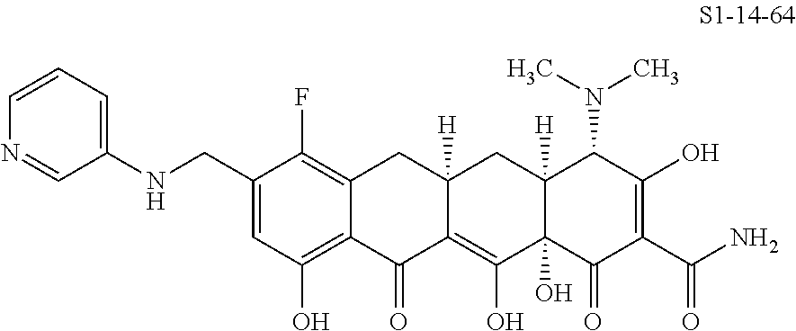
N(CC1=CC(O)=C2C(=C1F)CC1([H])C(=C(O)C3(O)C([H])(C1)C(N(C)C)C(O)=C(C(N)=O)C3=O)C2=O)C1=CC=CN=C1
